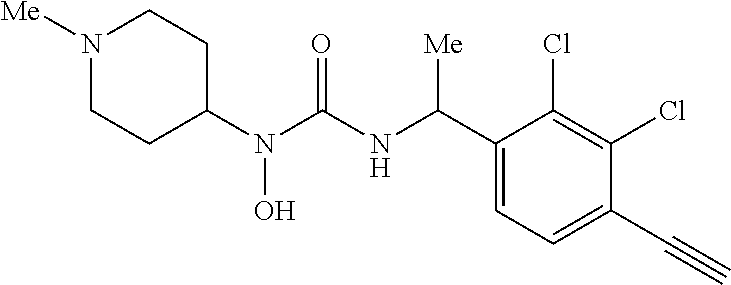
C1(N(C(NC(C2=CC=C(C#C)C(Cl)=C2Cl)[Me])=O)O)CCN([Me])CC1
